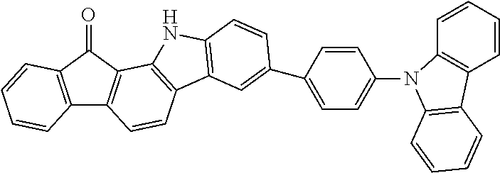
C12=C(C(=O)C3=C1C=CC1=C3NC3=C1C=C(C1=CC=C(N4C5=C(C=CC=C5)C5=C4C=CC=C5)C=C1)C=C3)C=CC=C2
